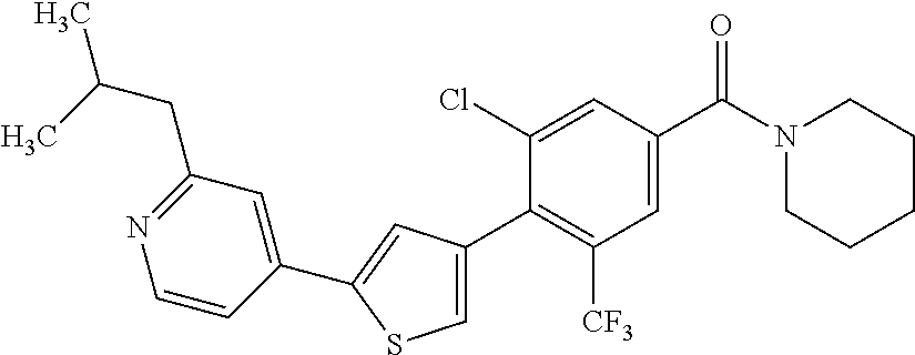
C1(C2=C([CF3])C=C(C(N3CCCCC3)=O)C=C2Cl)=CSC(C2=CC(CC(C)C)=NC=C2)=C1
